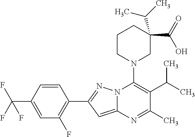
C1=CC(C(F)(F)F)=CC(F)=C1C1=NN2C(=C1)N=C(C)C(C(C)C)=C2N1CC(C(=O)O)(C(C)C)CCC1
